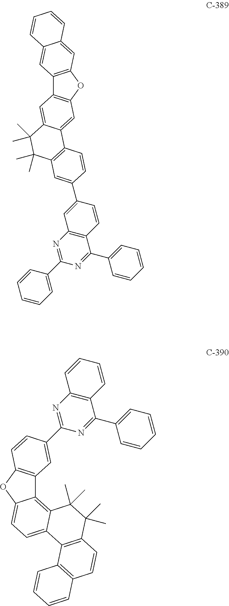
C12=C(OC3=C1C=C1C(=C3)C3=C(C(C)(C)C1(C)C)C=C(C1=CC4=C(C(C5=CC=CC=C5)=NC(C5=CC=CC=C5)=N4)C=C1)C=C3)C=C1C(=C2)C=CC=C1.C12=C3C(=CC=C1OC1=C2C=C(C2=NC4=C(C(C5=CC=CC=C5)=N2)C=CC=C4)C=C1)C1=C(C(C)(C)C3(C)C)C=CC2=C1C=CC=C2
